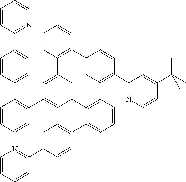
C1=CC(C2=CC=C(C3=C(C4=CC(C5=CC=CC=C5C5=CC=C(C6=NC=CC=C6)C=C5)=CC(C5=C(C6=CC=C(C7=NC=CC(C(C)(C)C)=C7)C=C6)C=CC=C5)=C4)C=CC=C3)C=C2)=NC=C1
